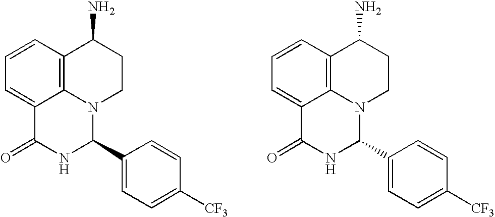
C1=CC2=C3C(=C1)C(=O)NC(C1=CC=C([CF3])C=C1)N3CCC2N.C1=CC2=C3C(=C1)C(=O)NC(C1=CC=C([CF3])C=C1)N3CCC2N
